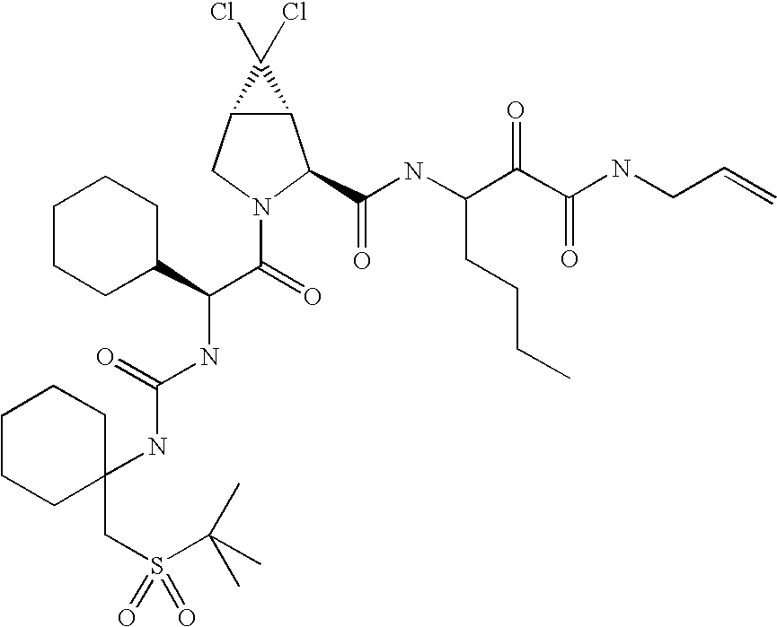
C12C(CN(C(=O)C(NC(NC3(CS(C(C)(C)C)(=O)=O)CCCCC3)=O)C3CCCCC3)C1C(NC(C(C(NCC=C)=O)=O)CCCC)=O)C2(Cl)Cl
